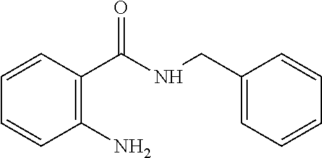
C1(N)=C(C(NCC2=CC=CC=C2)=O)C=CC=C1
